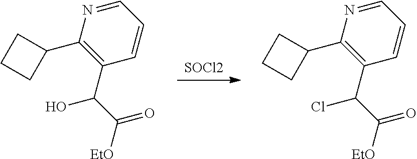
[SOCl2].C1=NC(C2CCC2)=C(C(C(=O)[EtO])O)C=C1.C1=NC(C2CCC2)=C(C(C(=O)[EtO])Cl)C=C1
